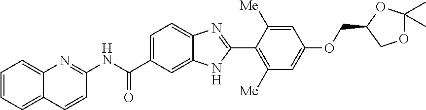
C12=CC=CC=C1C=CC(NC(C1=CC=C3C(=C1)NC(C1=C([Me])C=C(OCC4OC(C)(C)OC4)C=C1[Me])=N3)=O)=N2
